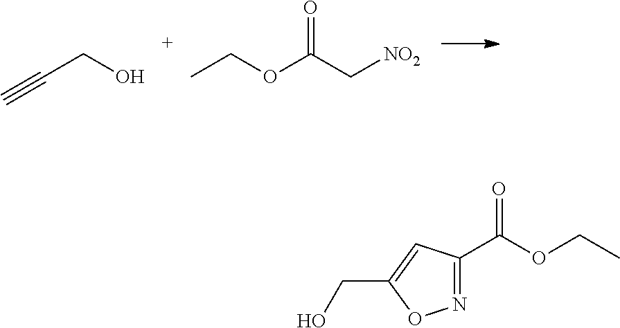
C#CCO.O(C(C[NO2])=O)CC.N1=C(C(=O)OCC)C=C(CO)O1
